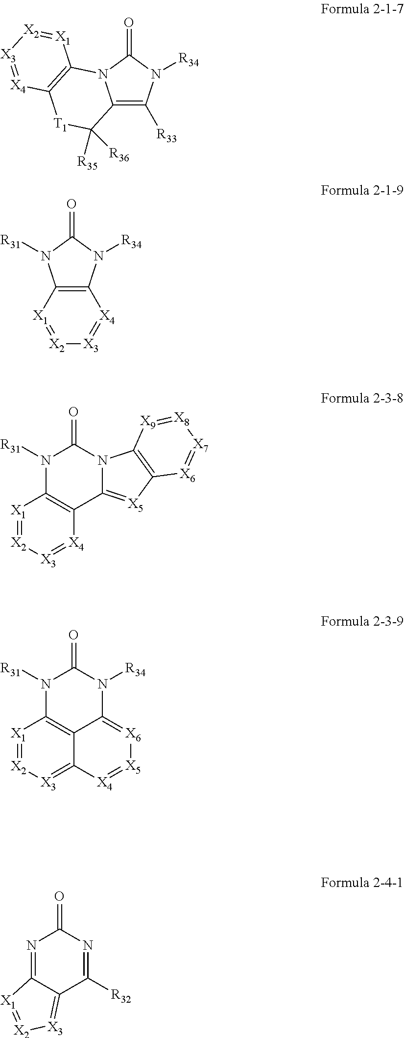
C12=C([R33])N([R34])C(=O)N1C1=C([T1]C2([R35])[R36])[X4]=[X3][X2]=[X1]1.C12=C(N([R34])C(=O)N1[R31])[X4]=[X3][X2]=[X1]2.N1([R31])C2=C(C3=[X5]C4=C(N3C1=O)[X9]=[X8][X7]=[X6]4)[X4]=[X3][X2]=[X1]2.N1([R31])C2=C3C(=[X6][X5]=[X4]C3=[X3][X2]=[X1]2)N([R34])C1=O.N1=C2C(=[X3][X2]=[X1]2)C([R32])=NC1=O
